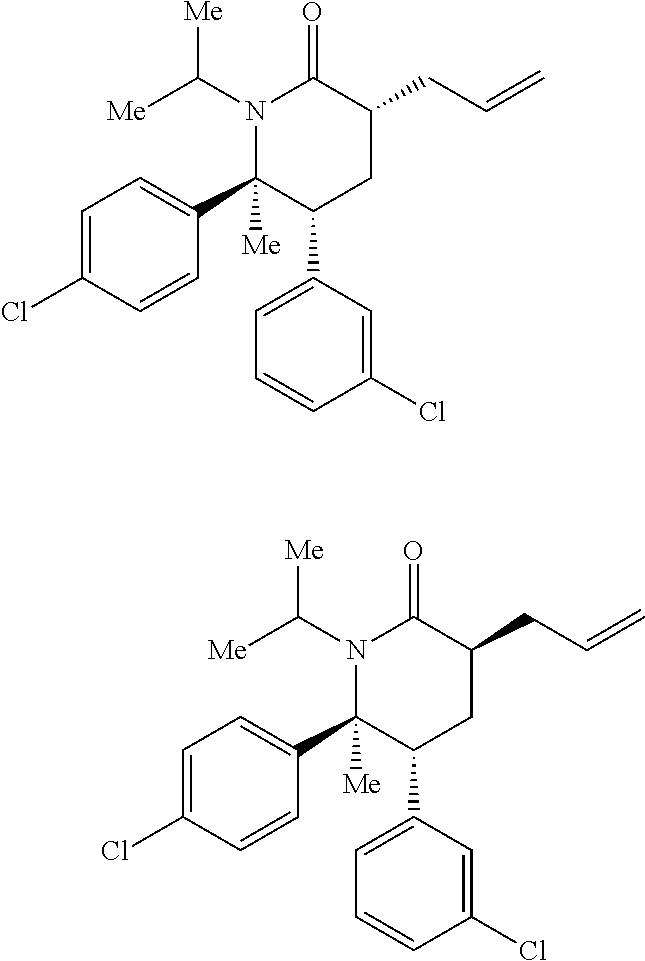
C1=C(Cl)C=CC(C2([Me])C(C3=CC=CC(Cl)=C3)CC(CC=C)C(=O)N2C([Me])[Me])=C1.C1=C(Cl)C=CC(C2([Me])C(C3=CC=CC(Cl)=C3)CC(CC=C)C(=O)N2C([Me])[Me])=C1
